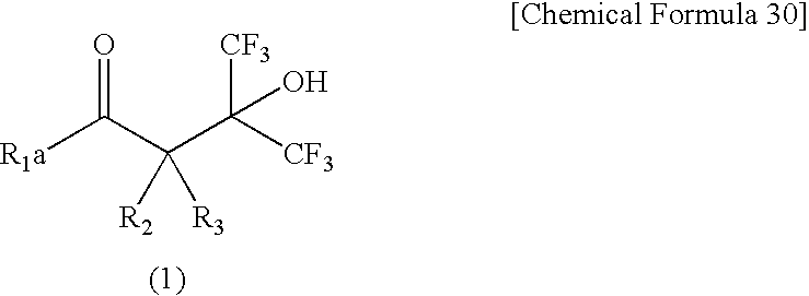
[R1a]C(C(C([CF3])([CF3])O)([R2])[R3])=O
